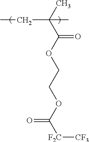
C(C)(C(OCCOC([F2C][CF3])=O)=O)(C)CC
